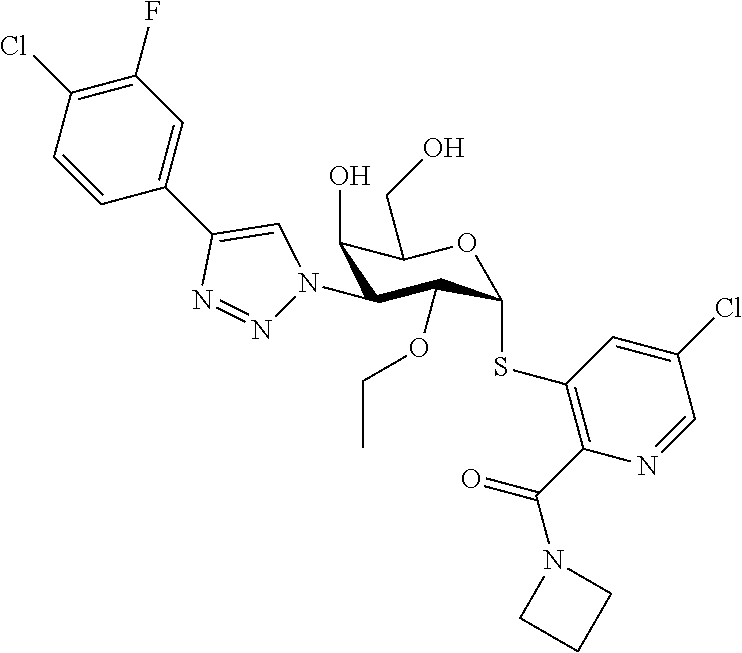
C1(O)C(N2N=NC(C3=CC(F)=C(Cl)C=C3)=C2)C(OCC)C(SC2=C(C(N3CCC3)=O)N=CC(Cl)=C2)OC1CO
